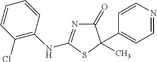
C1(Cl)=C(NC2=NC(=O)C(C3=CC=NC=C3)(C)S2)C=CC=C1
